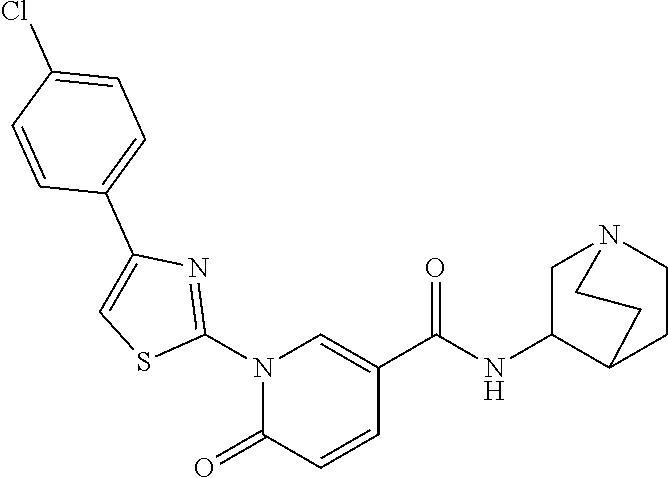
N1(C2=NC(C3=CC=C(Cl)C=C3)=CS2)C(=O)C=CC(C(NC2CN3CCC2CC3)=O)=C1
